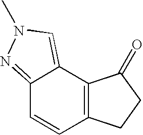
C12=NN(C)C=C1C1=C(C=C2)CCC1=O
